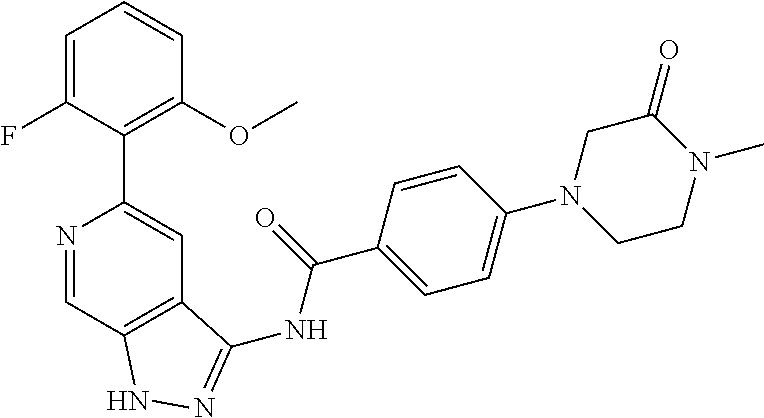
N1=CC2=C(C=C1C1=C(OC)C=CC=C1F)C(NC(C1=CC=C(N3CCN(C)C(=O)C3)C=C1)=O)=NN2
